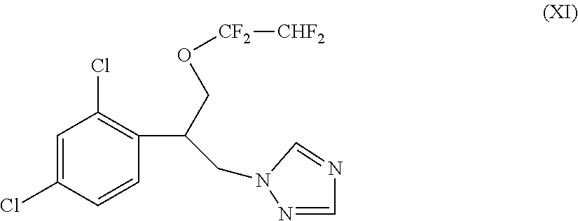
C1=C(Cl)C=CC(C(CN2C=NC=N2)CO[CF2][CHF2])=C1Cl
